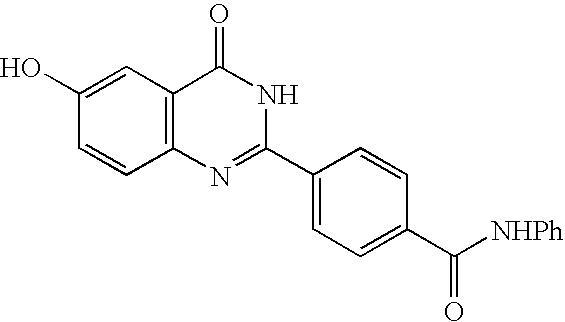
C12=C(C=C(O)C=C1)C(=O)NC(C1=CC=C(C(=O)[NHPh])C=C1)=N2
